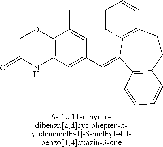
C1C(=O)NC2=C(O1)C(C)=CC(C=C1C3=C(C=CC=C3)CCC3=C1C=CC=C3)=C2
